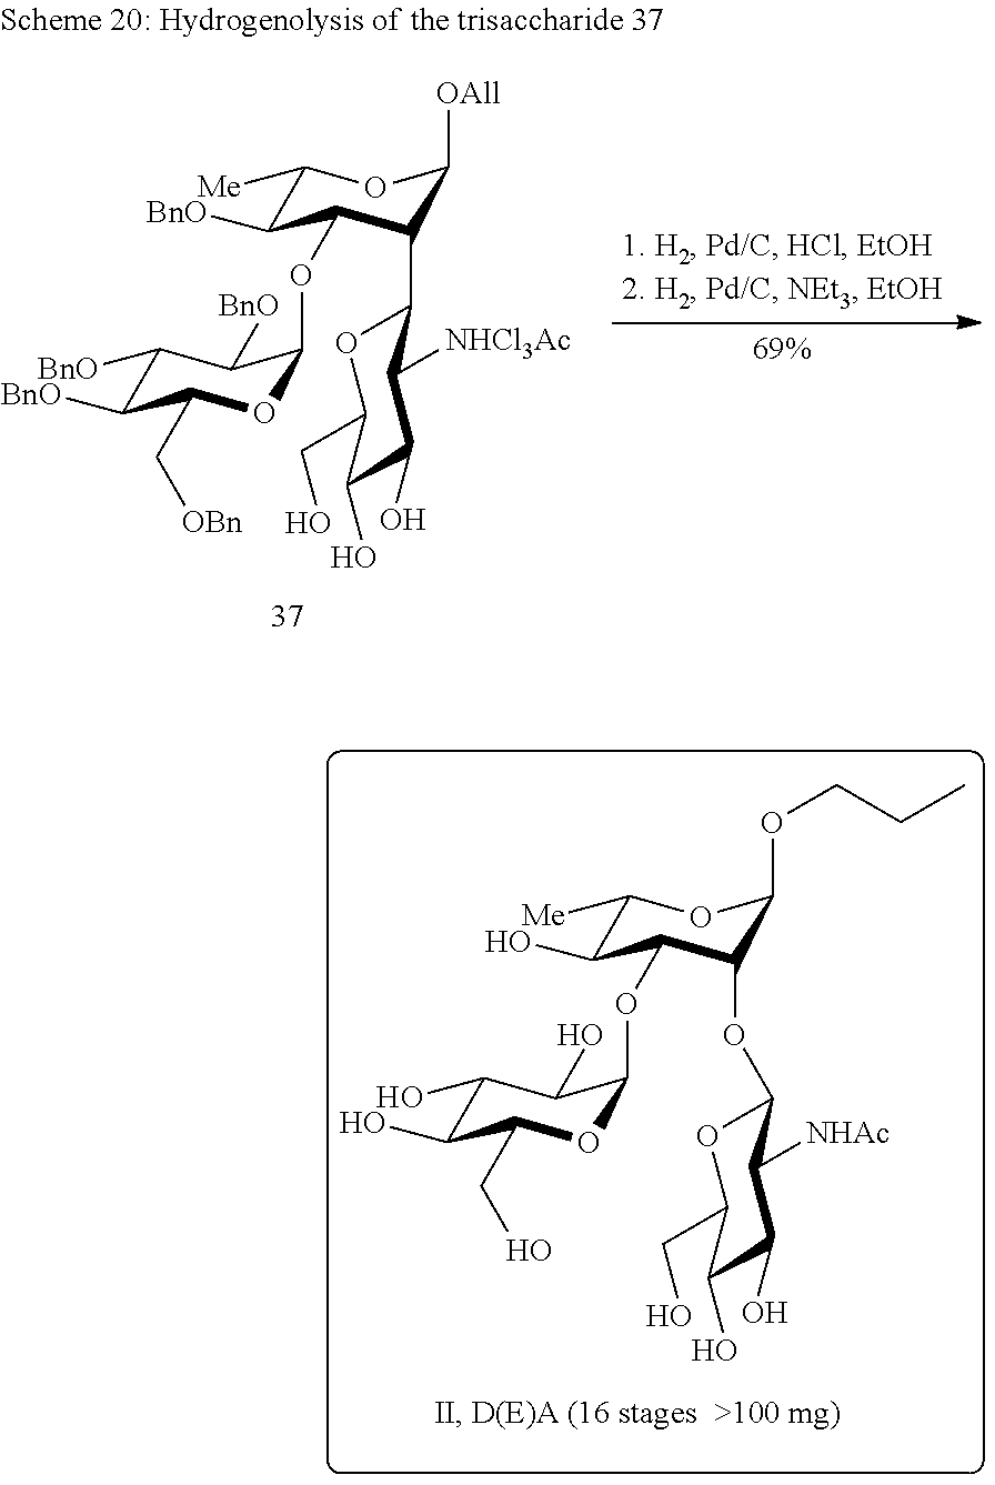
C1([Me])C([BnO])C(OC2OC(C[OBn])C([BnO])C([BnO])C2[BnO])C(C2OC(CO)C(O)C(O)C2[NHCl3Ac])C([OAll])O1.C1([Me])C(O)C(OC2OC(CO)C(O)C(O)C2O)C(OC2OC(CO)C(O)C(O)C2[NHAc])C(OCCC)O1
